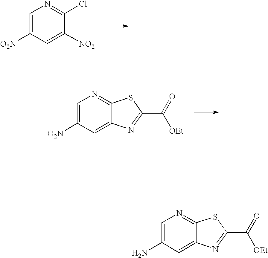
C1=C([O2N])C=C([NO2])C(Cl)=N1.C1=C([O2N])C=C2C(=N1)SC(C(=O)[OEt])=N2.C1=C(N)C=C2C(=N1)SC(C([OEt])=O)=N2
